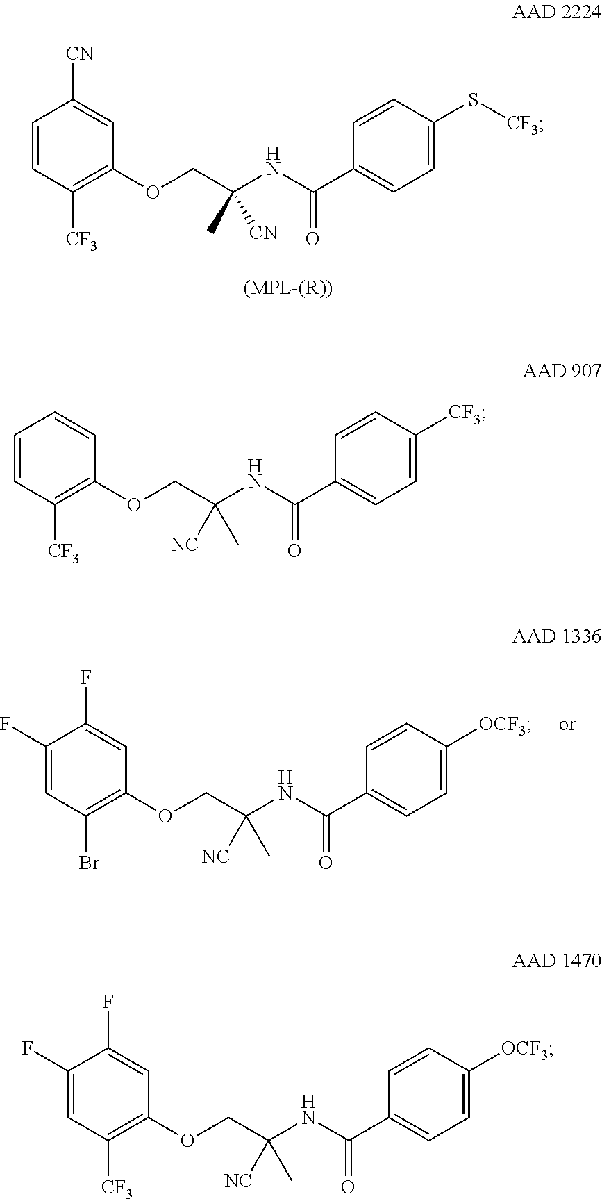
C1=CC([CF3])=C(OCC(NC(C2=CC=C([CF3])C=C2)=O)(C)[NC])C=C1.C1(F)=CC(Br)=C(OCC(NC(C2=CC=C([OCF3])C=C2)=O)(C)[NC])C=C1F.C1(F)=CC([CF3])=C(OCC(NC(C2=CC=C([OCF3])C=C2)=O)(C)[NC])C=C1F.C1=CC([CF3])=C(OCC(NC(C2=CC=C(S[CF3])C=C2)=O)([CN])C)C=C1[CN]
